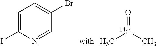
C1=C(I)N=CC(Br)=C1.O=[14C](C)C
